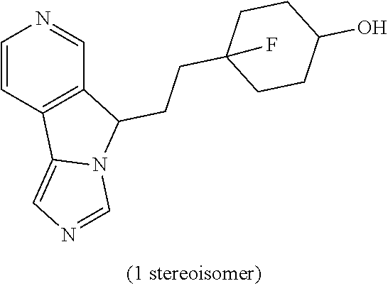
C1=CC2=C(C=N1)C(CCC1(F)CCC(O)CC1)N1C2=CN=C1
